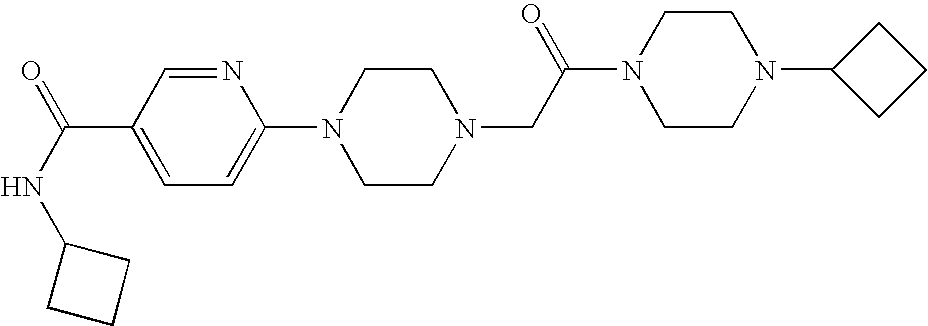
C1=NC(N2CCN(CC(N3CCN(C4CCC4)CC3)=O)CC2)=CC=C1C(NC1CCC1)=O
